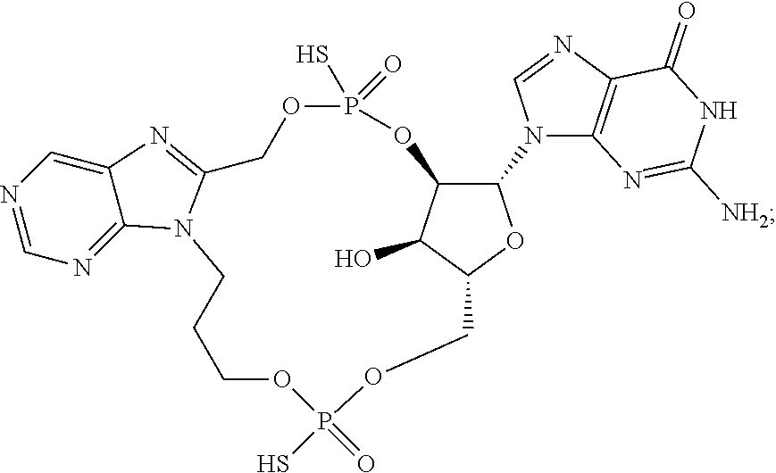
C12COP(S)(=O)OCCCN3C(=NC4=CN=CN=C43)COP(S)(=O)OC(C(N3C4=C(N=C3)C(=O)NC([NH2])=N4)O1)C2O
